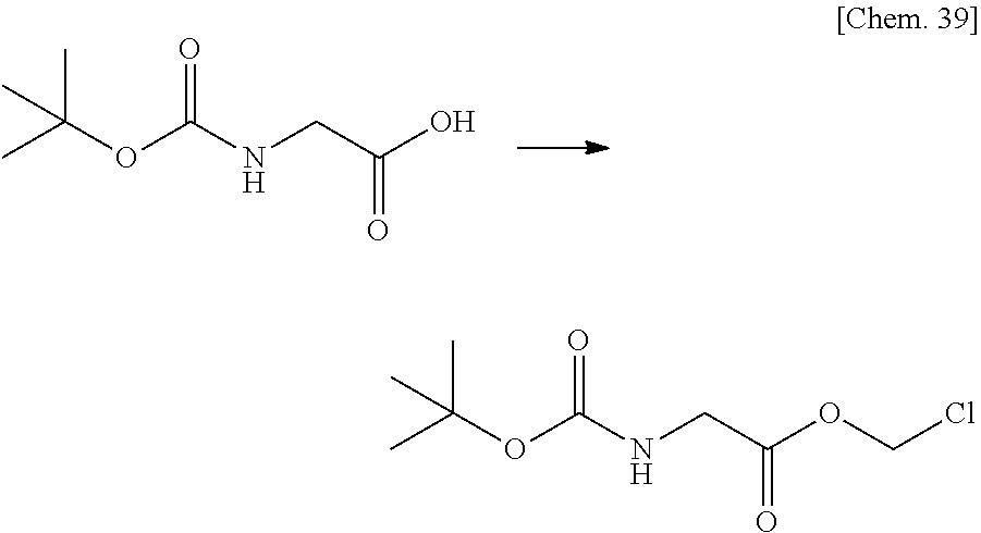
C(OC(NCC(O)=O)=O)(C)(C)C.C(OC(NCC(OCCl)=O)=O)(C)(C)C
